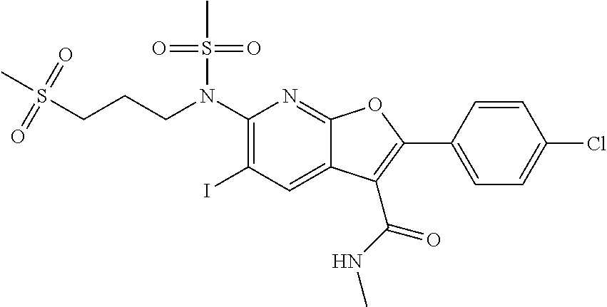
C1(N(CCCS(C)(=O)=O)S(C)(=O)=O)=C(I)C=C2C(=N1)OC(C1=CC=C(Cl)C=C1)=C2C(NC)=O
